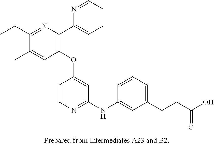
C1(OC2=CC(NC3=CC(CCC(O)=O)=CC=C3)=NC=C2)=C(C2=CC=CC=N2)N=C(CC)C(C)=C1
